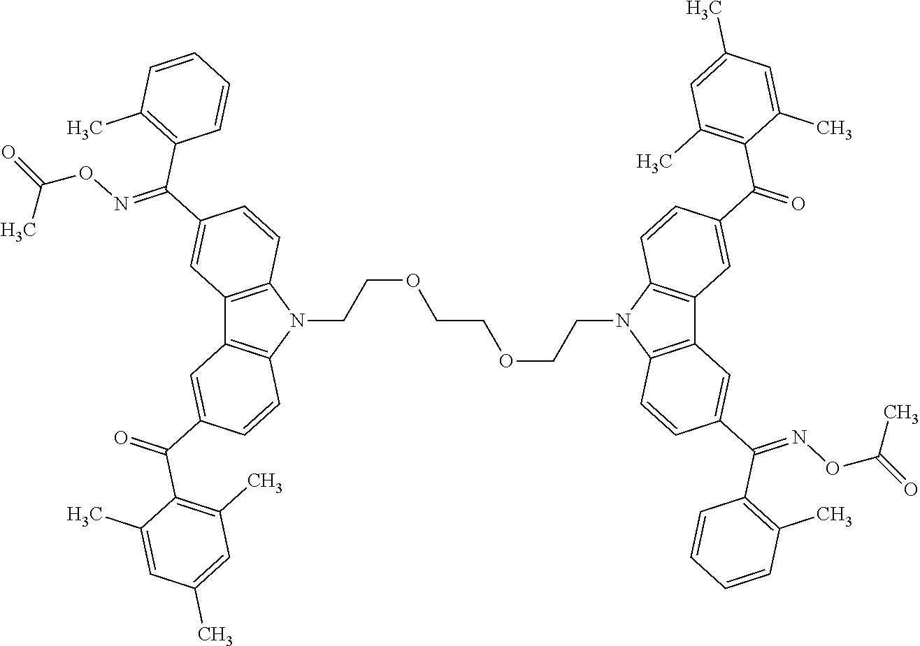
C12=C(N(CCOCCOCCN3C4=C(C5=C3C=CC(C(=NOC(=O)C)C3=C(C)C=CC=C3)=C5)C=C(C(=O)C3=C(C)C=C(C)C=C3C)C=C4)C3=C1C=C(C(=O)C1=C(C)C=C(C)C=C1C)C=C3)C=CC(C(=NOC(=O)C)C1=C(C)C=CC=C1)=C2
